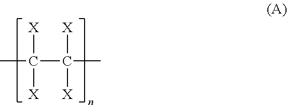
CC(C(C)([X])[X])([X])[X]
